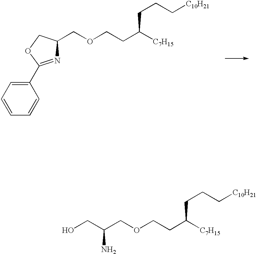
C(COCCC([C7H15])CCC[C10H21])(CO)N.C1(C2=NC(COCCC([C7H15])CCC[C10H21])CO2)=CC=CC=C1
